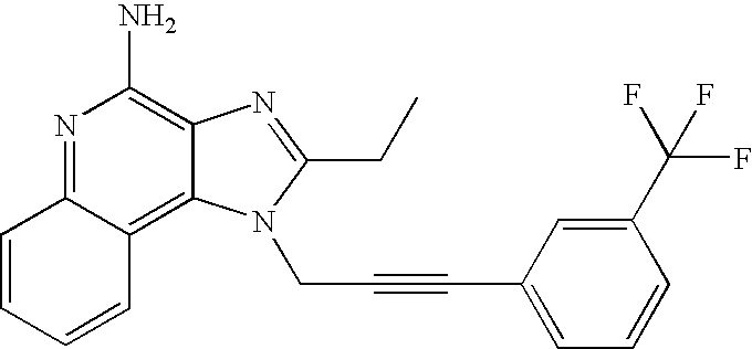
N1=C2C(=C3C(=C1N)N=C(CC)N3CC#CC1=CC=CC(C(F)(F)F)=C1)C=CC=C2
